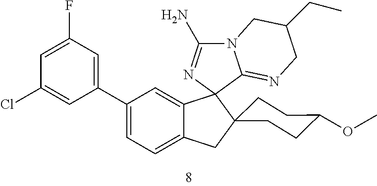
C1(C2=CC(F)=CC(Cl)=C2)=CC=C2C(=C1)C1(N=C(N)N3C1=NCC(CC)C3)C1(C2)CCC(OC)CC1
